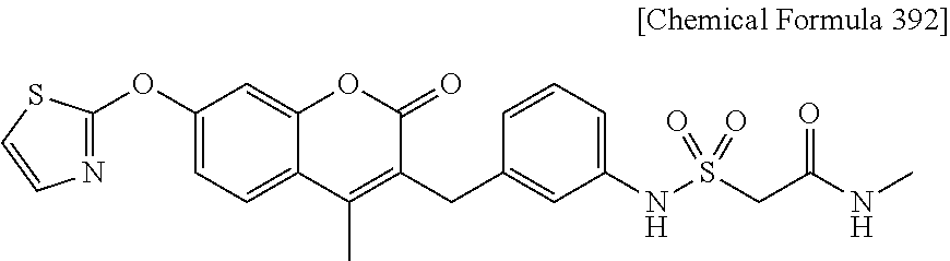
C1(OC2=NC=CS2)=CC=C2C(=C1)OC(=O)C(CC1=CC(NS(CC(=O)NC)(=O)=O)=CC=C1)=C2C
